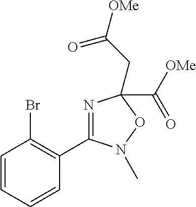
N1=C(C2=C(Br)C=CC=C2)N(C)OC1(CC([OMe])=O)C([OMe])=O
